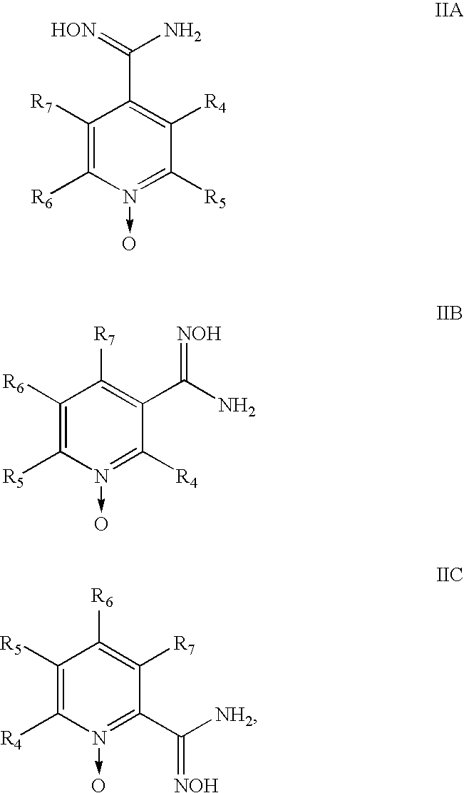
C1([R7])=C([R6])N(->O)=C([R5])C([R4])=C1C(=[HON])N.C1([R6])=C([R5])N(->O)=C([R4])C(C(N)=[NOH])=C1[R7].C1([R5])=C([R4])N(->O)=C(C([NH2])=[NOH])C([R7])=C1[R6]
